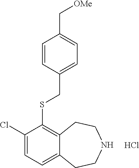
C1(Cl)=CC=C2C(=C1SCC1=CC=C(C[OMe])C=C1)CCNCC2.Cl
